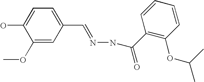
C1(OC)=CC(C=NNC(C2=C(OC(C)C)C=CC=C2)=O)=CC=C1O
